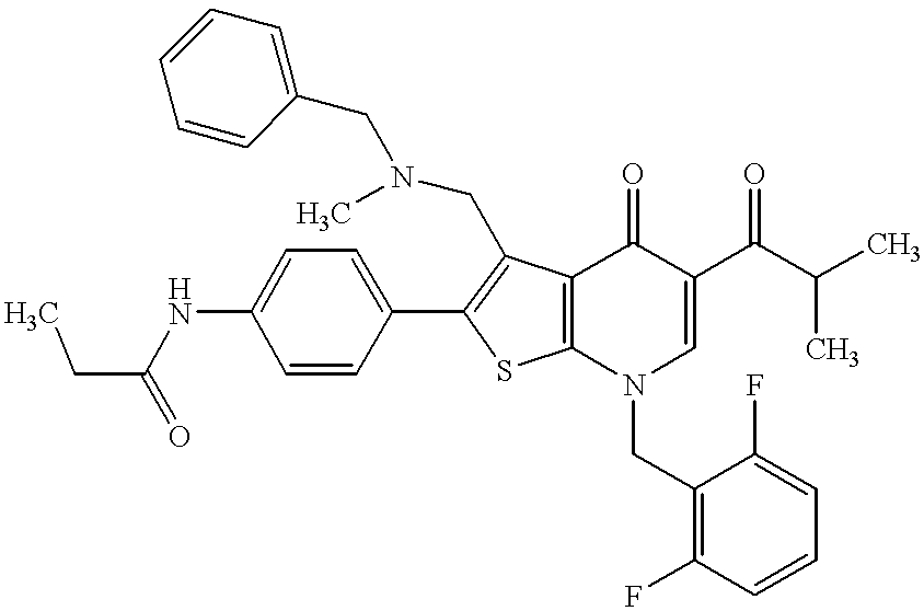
C1(NC(CC)=O)=CC=C(C2=C(CN(C)CC3=CC=CC=C3)C3=C(S2)N(CC2=C(F)C=CC=C2F)C=C(C(C(C)C)=O)C3=O)C=C1
